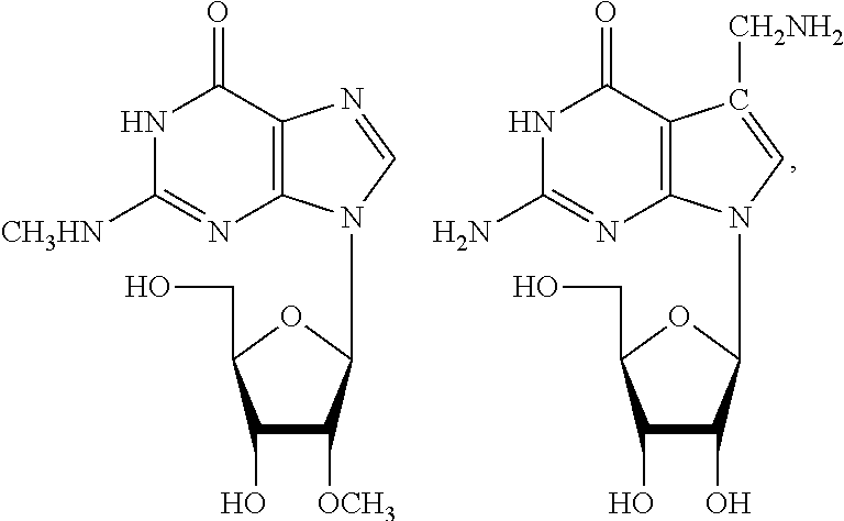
C1(O)C([OCH3])C(N2C3=C(N=C2)C(=O)NC([CH3HN])=N3)OC1CO.C1(O)C(O)C(N2C3=C(C([CH2NH2])=C2)C(=O)NC(N)=N3)OC1CO
